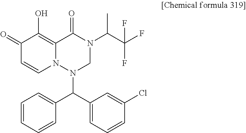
C1(C(N2CN(C(C(F)(F)F)C)C(=O)C3=C(O)C(=O)C=CN23)C2=CC=CC=C2)=CC=CC(Cl)=C1
